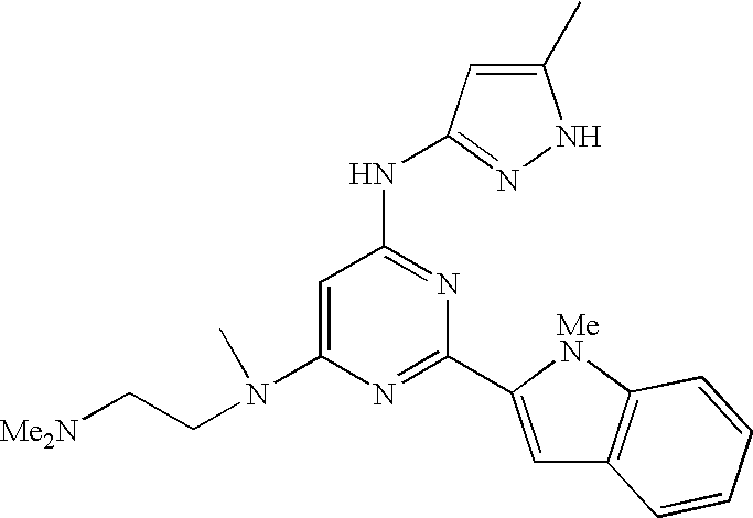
N(C1=CC(NC2=NNC(C)=C2)=NC(C2=CC3=C(N2)C=CC=C3)=N1)(C)CC[Me2N]
